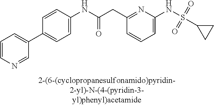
C1(NC(=O)CC2=NC(NS(C3CC3)(=O)=O)=CC=C2)=CC=C(C2=CC=CN=C2)C=C1
